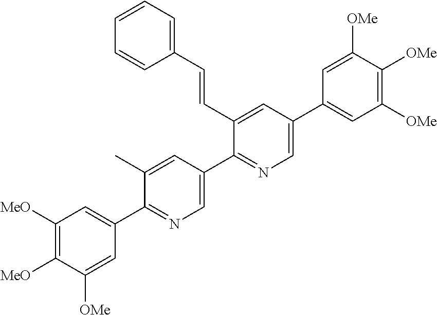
C1([MeO])=C([MeO])C([OMe])=CC(C2=NC=C(C3=NC=C(C4=CC([OMe])=C([OMe])C([OMe])=C4)C=C3C=CC3=CC=CC=C3)C=C2C)=C1
